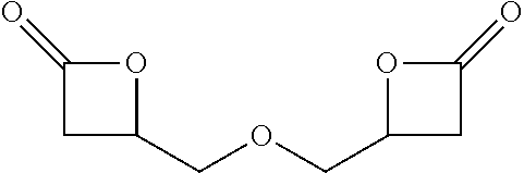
C1(COCC2CC(=O)O2)OC(=O)C1
